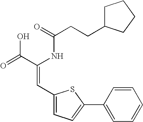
C(=O)(NC(C(=O)O)=CC1=CC=C(C2=CC=CC=C2)S1)CCC1CCCC1
